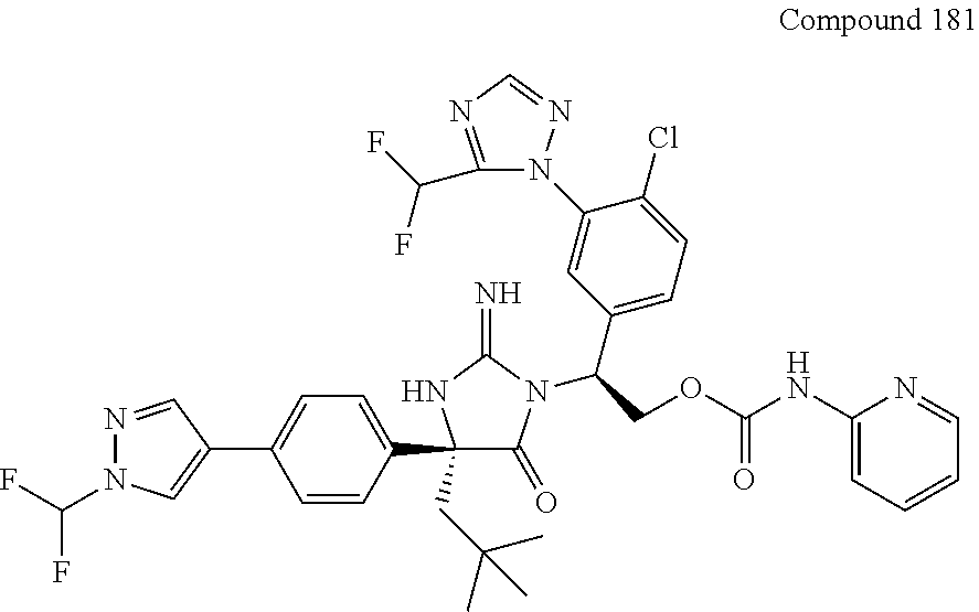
C1(C2(CC(C)(C)C)C(=O)N(C(COC(NC3=CC=CC=N3)=O)C3=CC=C(Cl)C(N4C(C(F)F)=NC=N4)=C3)C(=N)N2)=CC=C(C2=CN(C(F)F)N=C2)C=C1
